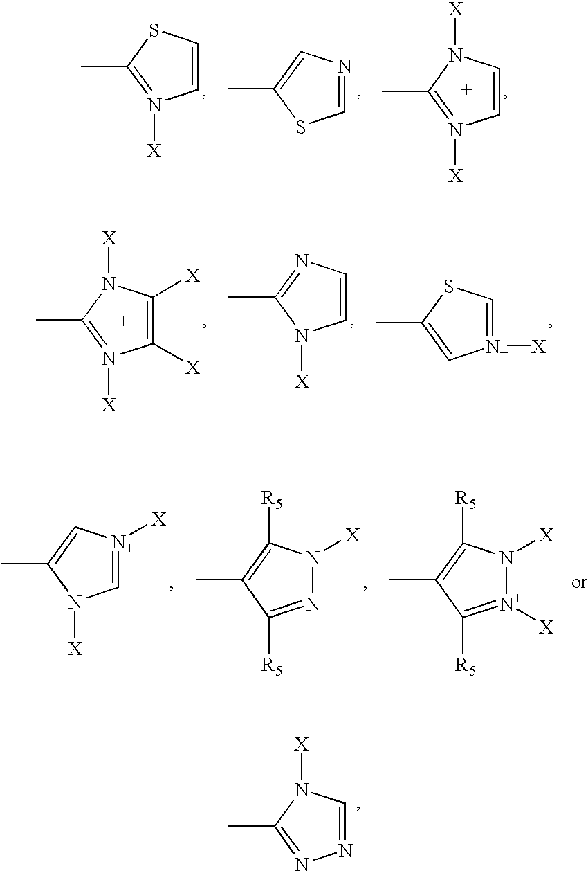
C1=NN=C(C)N1[X].C1=CN([X])=C(C)N1[X].C1=C[N+]([X])=C(C)S1.N1=CSC(C)=C1.C1([X])=C([X])N([X])=C(C)N1[X].C1=[N+]([X])C=C(C)S1.C1=CN([X])C(C)=N1.[N+]1([X])=CN([X])C(C)=C1.N1([X])N=C([R5])C(C)=C1[R5].N1([X])[N+]([X])=C([R5])C(C)=C1[R5]
